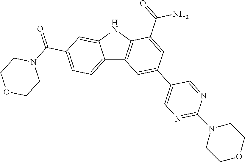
C12=CC=C(C(=O)N3CCOCC3)C=C1NC1=C2C=C(C2=CN=C(N3CCOCC3)N=C2)C=C1C(=O)N
